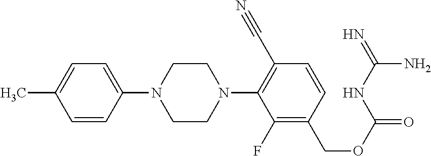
C1=C(N2CCN(C3=C(C#N)C=CC(COC(=O)NC(=N)N)=C3F)CC2)C=CC(C)=C1
